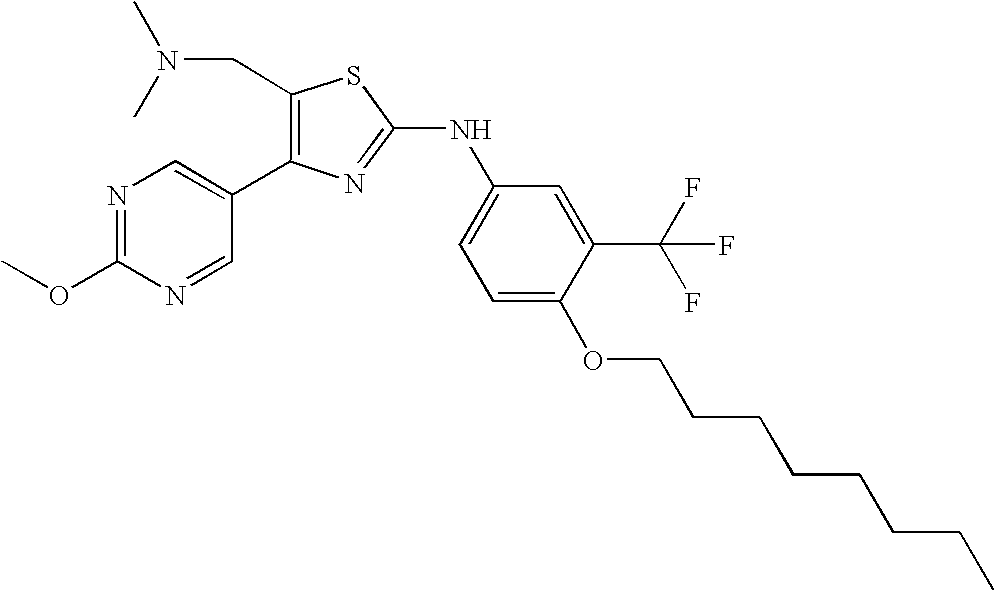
N1=C(OC)N=CC(C2=C(CN(C)C)SC(NC3=CC=C(OCCCCCCCC)C(C(F)(F)F)=C3)=N2)=C1
